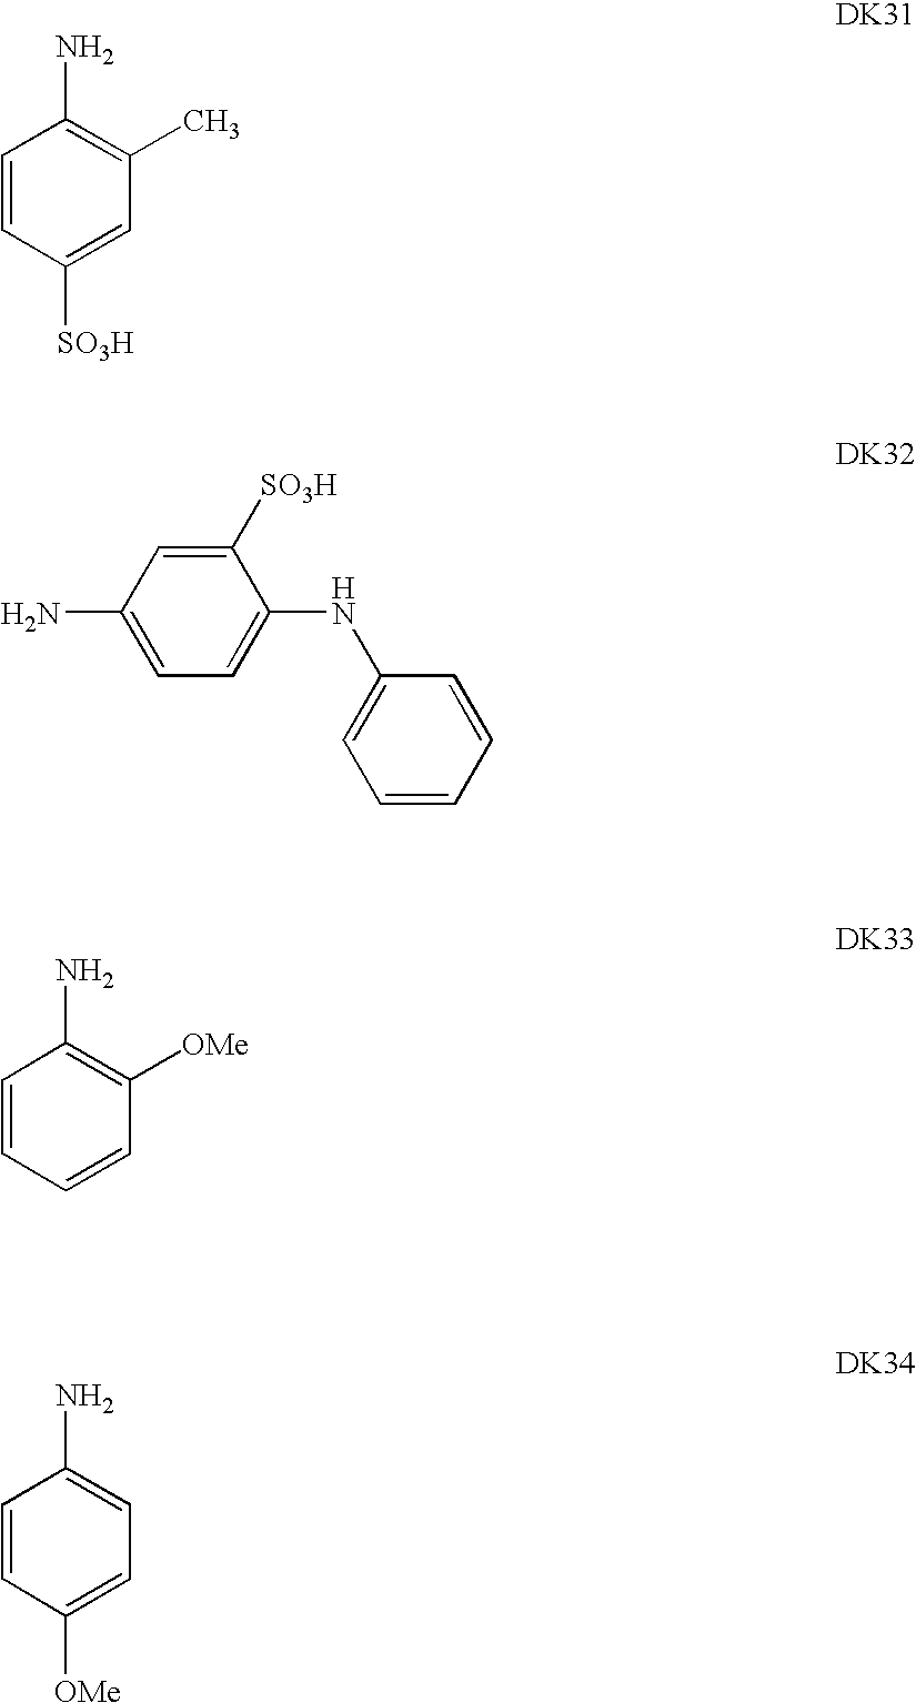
C1=CC([SO3H])=CC(C)=C1N.C1([SO3H])=CC(N)=CC=C1NC1=CC=CC=C1.C1=CC=CC([OMe])=C1N.C1=CC([OMe])=CC=C1N
